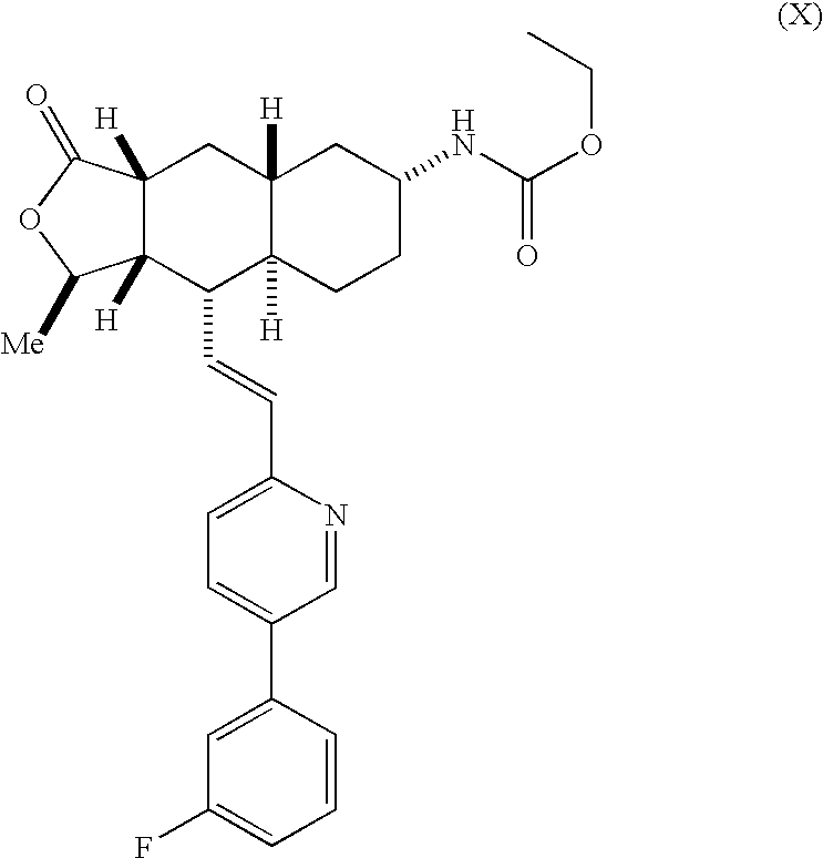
C12([H])C([H])(CCC(NC(OCC)=O)C1)C(C=CC1=CC=C(C3=CC(F)=CC=C3)C=N1)C1([H])C([H])(C2)C(=O)OC1[Me]
